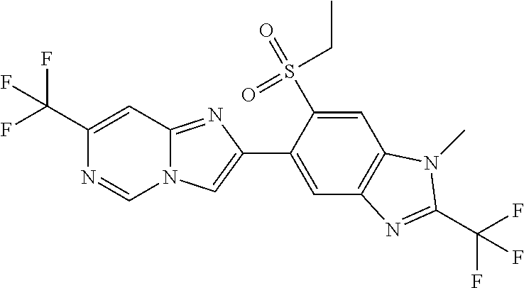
C1=C(C2=CN3C=NC(C(F)(F)F)=CC3=N2)C(S(CC)(=O)=O)=CC2=C1N=C(C(F)(F)F)N2C
